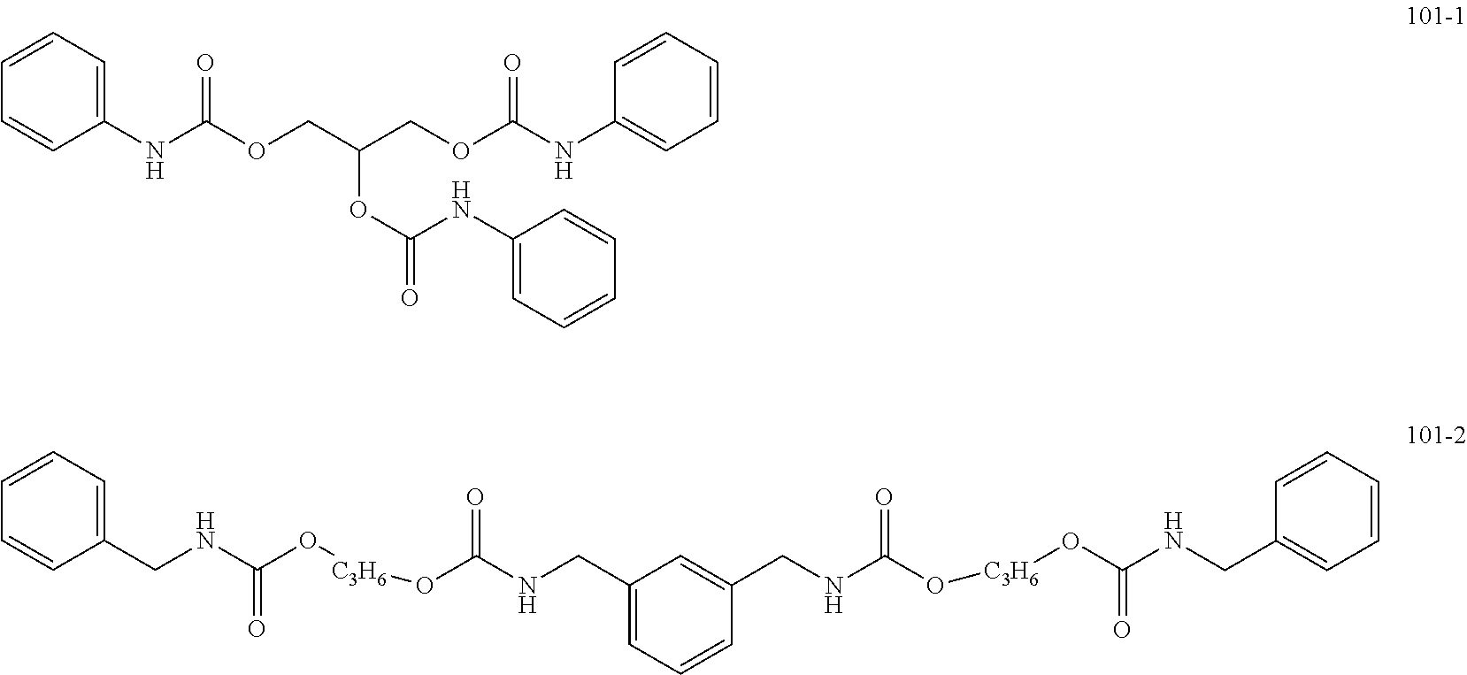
C1=CC(NC(OCC(COC(NC2=CC=CC=C2)=O)OC(=O)NC2=CC=CC=C2)=O)=CC=C1.C1=CC(CNC(O[C3H6]OC(NCC2=CC=CC(CNC(O[C3H6]OC(NCC3=CC=CC=C3)=O)=O)=C2)=O)=O)=CC=C1
